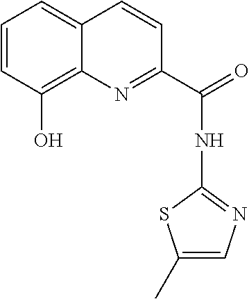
C1=CC(O)=C2C(=C1)C=CC(C(=O)NC1=NC=C(C)S1)=N2
